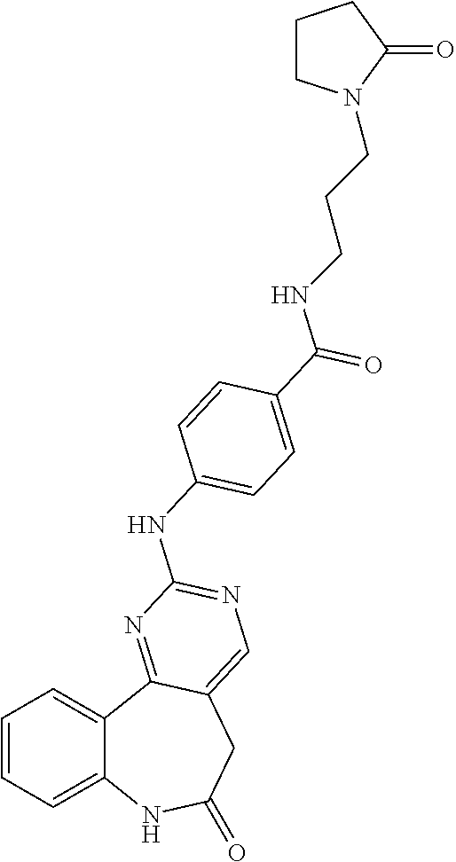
C1=CC=C2C(=C1)C1=NC(NC3=CC=C(C(=O)NCCCN4CCCC4=O)C=C3)=NC=C1CC(=O)N2
